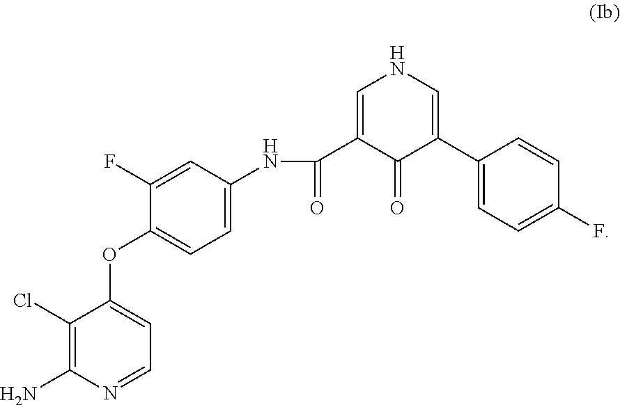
C1(C2=CNC=C(C(NC3=CC=C(OC4=CC=NC(N)=C4Cl)C(F)=C3)=O)C2=O)=CC=C(F)C=C1
